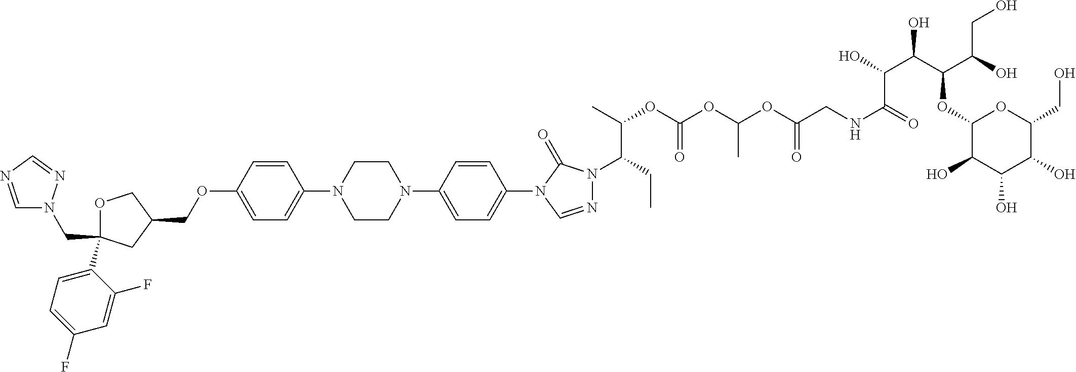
C1OC(C2=CC=C(F)C=C2F)(CN2C=NC=N2)CC1COC1=CC=C(N2CCN(C3=CC=C(N4C=NN(C(CC)C(C)OC(OC(OC(=O)CNC(=O)C(O)C(C(C(O)CO)OC5C(O)C(O)C(O)C(CO)O5)O)C)=O)C4=O)C=C3)CC2)C=C1
